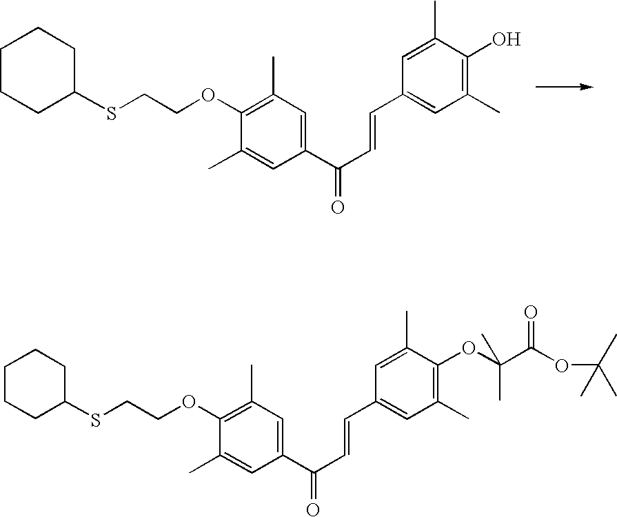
S(CCOC1=C(C)C=C(C(C=CC2=CC(C)=C(O)C(C)=C2)=O)C=C1C)C1CCCCC1.S(CCOC1=C(C)C=C(C(C=CC2=CC(C)=C(OC(C(OC(C)(C)C)=O)(C)C)C(C)=C2)=O)C=C1C)C1CCCCC1
